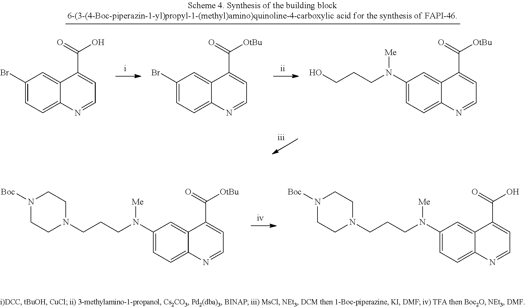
C1(N(CCCN2CCN([Boc])CC2)[Me])=CC=C2C(=C1)C(C(=O)[OtBu])=CC=N2.C1(N(CCCN2CCN([Boc])CC2)[Me])=CC=C2C(=C1)C(C(=O)O)=CC=N2.C1(Br)=CC=C2C(=C1)C(C(=O)O)=CC=N2.C1(Br)=CC=C2C(=C1)C(C(=O)[OtBu])=CC=N2.C1(N(CCCO)[Me])=CC=C2C(=C1)C(C(=O)[OtBu])=CC=N2
